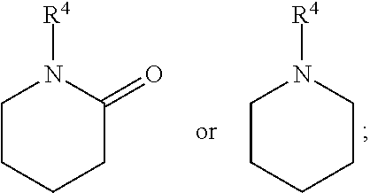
C1CCCC(=O)N1[R4].C1CCCCN1[R4]
